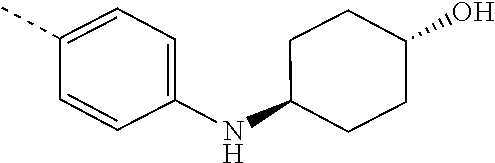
N(C1CCC(O)CC1)C1=CC=C(C)C=C1
